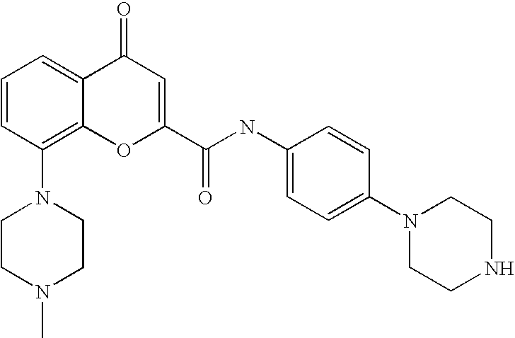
C1CN(C)CCN1C1=C2C(=CC=C1)C(=O)C=C(C(=O)NC1=CC=C(N3CCNCC3)C=C1)O2
